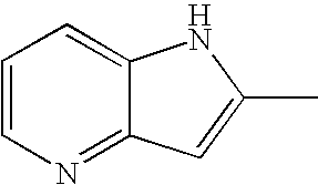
C1=CN=C2C(=C1)NC(C)=C2
